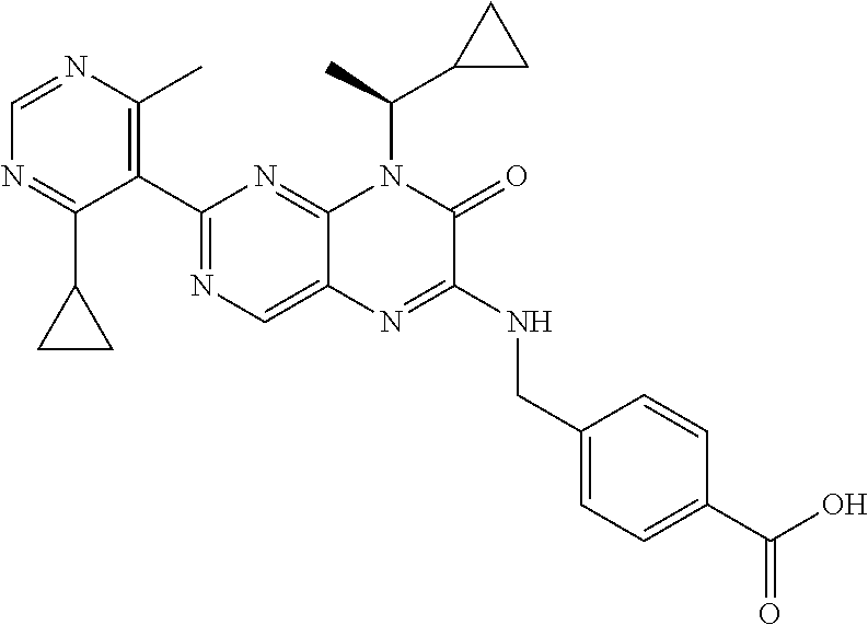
C1=NC(C)=C(C2=NC=C3C(=N2)N(C(C2CC2)C)C(=O)C(NCC2=CC=C(C(=O)O)C=C2)=N3)C(C2CC2)=N1
